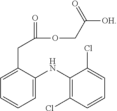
C1=C(NC2=C(Cl)C=CC=C2Cl)C(CC(OCC(=O)[OH])=O)=CC=C1
